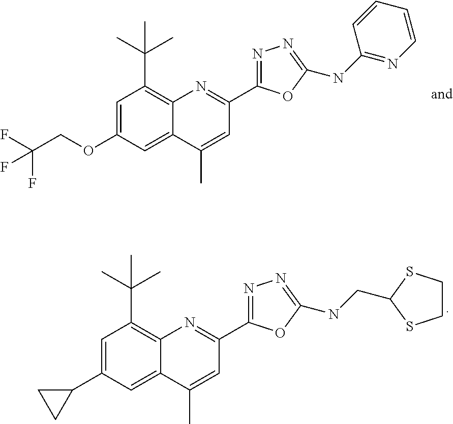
C1=C(C2CC2)C=C2C(=C1C(C)(C)C)N=C(C1=NN=C(NCC3SCCS3)O1)C=C2C.C1=C(OCC(F)(F)F)C=C2C(=C1C(C)(C)C)N=C(C1=NN=C(NC3=NC=CC=C3)O1)C=C2C
